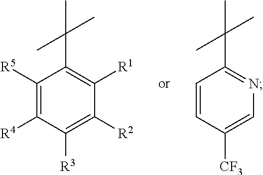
C1([R5])=C([R4])C([R3])=C([R2])C([R1])=C1C(C)(C)C.C1=CC([CF3])=CN=C1C(C)(C)C
